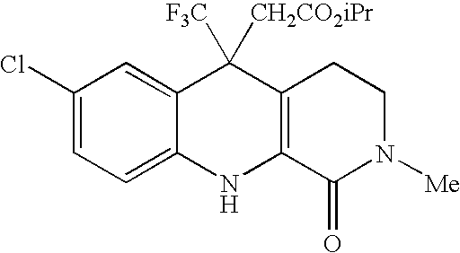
C1(Cl)=CC=C2C(=C1)C([F3C])([CH2CO2iPr])C1=C(N2)C(=O)N([Me])CC1
